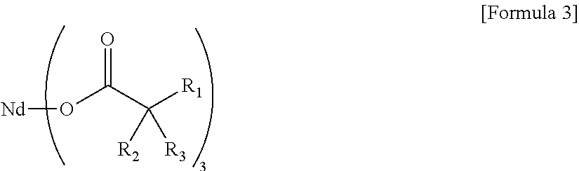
[Nd]OC(C([R1])([R2])[R3])=O
